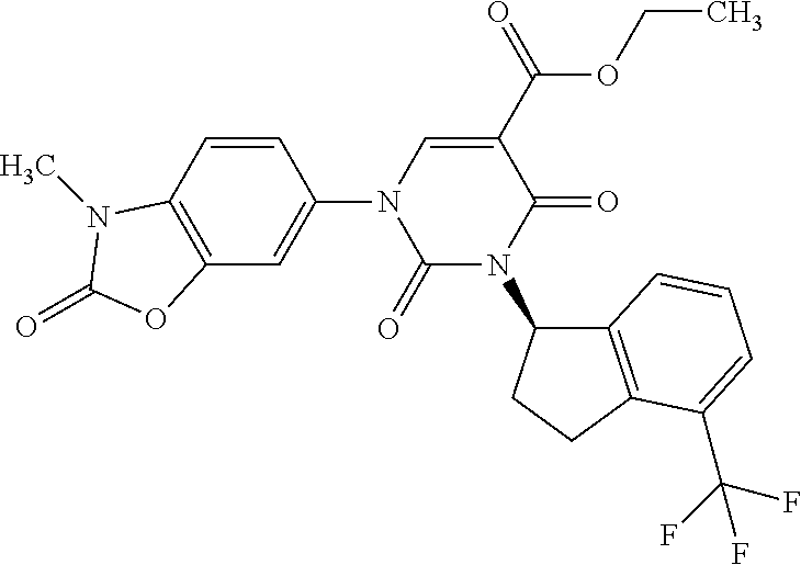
C12=C(C=CC(N3C(=O)N(C4C5=C(CC4)C(C(F)(F)F)=CC=C5)C(=O)C(C(OCC)=O)=C3)=C1)N(C)C(=O)O2
